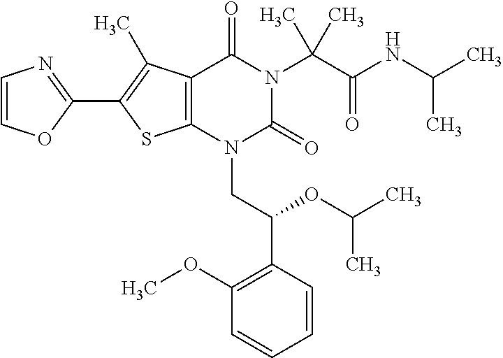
C12=C(C(C)=C(C3=NC=CO3)S1)C(=O)N(C(C(=O)NC(C)C)(C)C)C(=O)N2CC(C1=C(OC)C=CC=C1)OC(C)C
